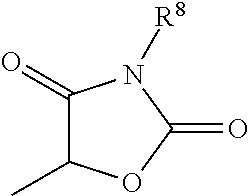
C1(=O)C(C)OC(=O)N1[R8]
